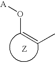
[A]OC=CC
